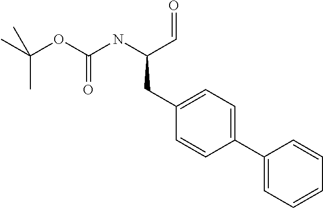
C1=C(C2=CC=C(CC(NC(OC(C)(C)C)=O)C=O)C=C2)C=CC=C1
